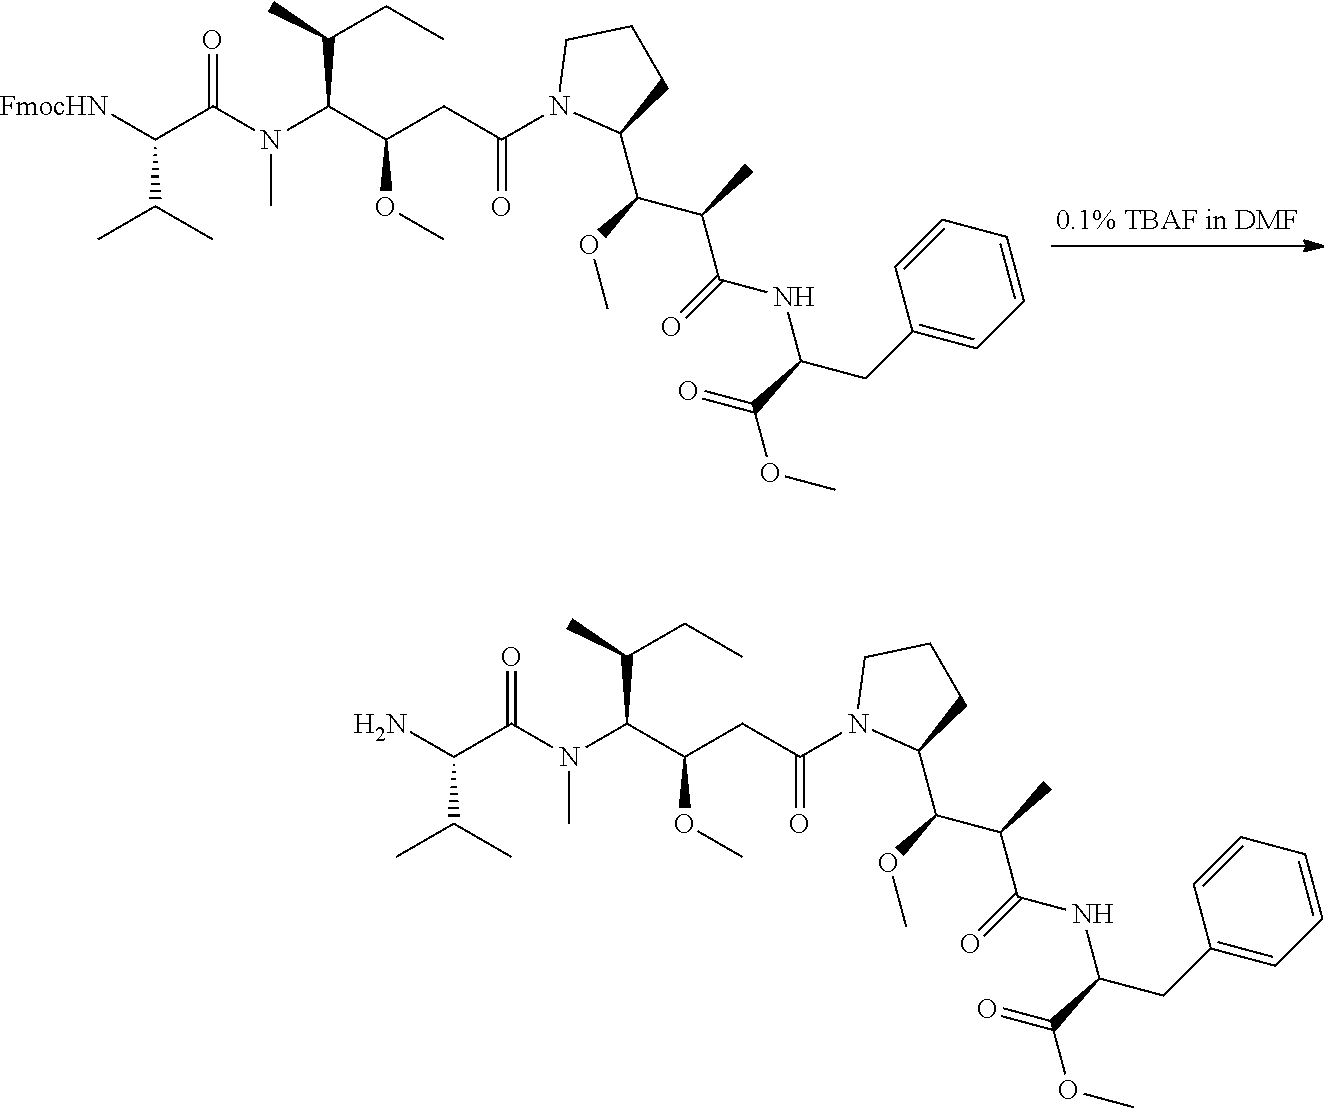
[FmocHN]C(C(N(C(C(CC(N1C(C(OC)C(C)C(=O)NC(CC2=CC=CC=C2)C(=O)OC)CCC1)=O)OC)C(C)CC)C)=O)C(C)C.NC(C(N(C(C(CC(N1C(C(OC)C(C)C(=O)NC(CC2=CC=CC=C2)C(=O)OC)CCC1)=O)OC)C(C)CC)C)=O)C(C)C
